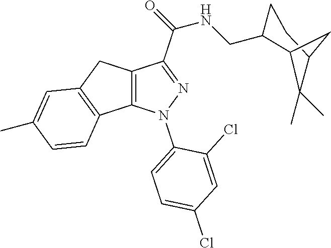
C12CCC(CNC(C3=NN(C4=CC=C(Cl)C=C4Cl)C4=C3CC3=C4C=CC(C)=C3)=O)C(C1(C)C)C2
